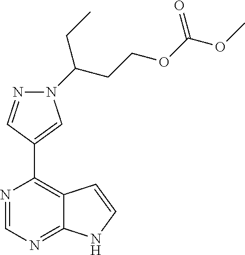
N1(C(CC)CCOC(OC)=O)N=CC(C2=C3C(=NC=N2)NC=C3)=C1
